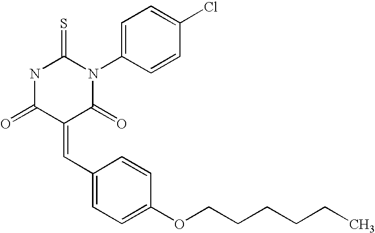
N1C(=O)C(=CC2=CC=C(OCCCCCC)C=C2)C(=O)N(C2=CC=C(Cl)C=C2)C1=S
